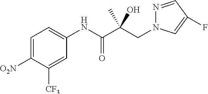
C1=C([O2N])C([CF3])=CC(NC(C(CN2N=CC(F)=C2)(C)O)=O)=C1
